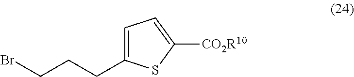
BrCCCC1=CC=C([CO2R10])S1
